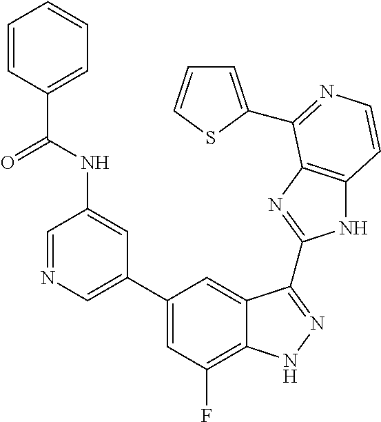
C1=C(C2=CC(F)=C3C(=C2)C(C2=NC4=C(N2)C=CN=C4C2=CC=CS2)=NN3)C=C(NC(=O)C2=CC=CC=C2)C=N1
